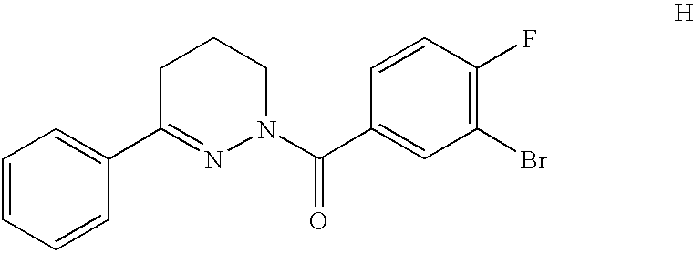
C1=CC=CC(C2=NN(C(C3=CC(Br)=C(F)C=C3)=O)CCC2)=C1
